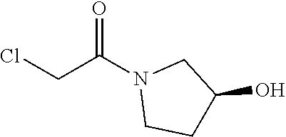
ClCC(N1CCC(O)C1)=O
